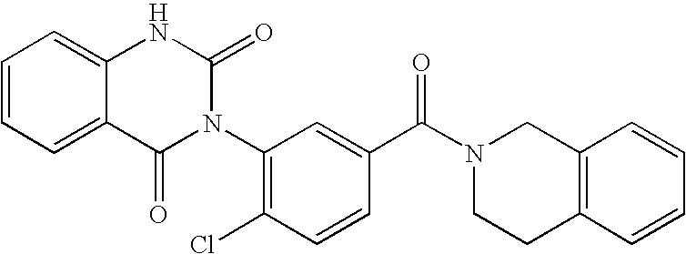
C12=CC=CC=C1NC(=O)N(C1=C(Cl)C=CC(C(N3CCC4=C(C3)C=CC=C4)=O)=C1)C2=O
